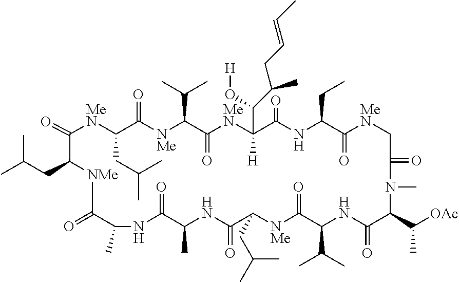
[MeN]1C(CC(C)C)C(=O)[NMe]C(C(C)C)C(=O)[MeN]C(C(O[H])C(CC=CC)C)([H])C(=O)NC(CC)C(=O)[MeN]CC(=O)N(C)C(C([OAc])C)C(=O)NC(C(C)C)C(=O)[NMe]C(CC(C)C)C(=O)NC(C)C(=O)NC(C)C(=O)[NMe]C(CC(C)C)C1=O
